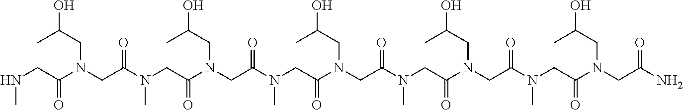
N(CC(N(CC(N(CC(N(CC(N(CC(N(CC(N(CC(N(CC(N(CC(N(CC(N)=O)CC(O)C)=O)C)=O)CC(O)C)=O)C)=O)CC(O)C)=O)C)=O)CC(O)C)=O)C)=O)CC(O)C)=O)C
